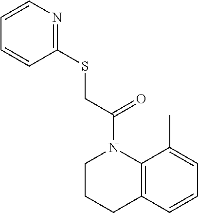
C1(SCC(N2CCCC3=C2C(C)=CC=C3)=O)=NC=CC=C1
